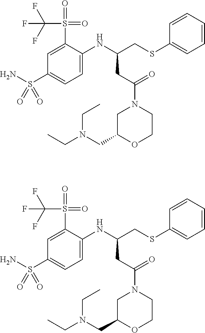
C1C(CN(CC)CC)OCCN1C(=O)CC(CSC1=CC=CC=C1)NC1=CC=C(S(=O)(N)=O)C=C1S(=O)(=O)C(F)(F)F.C1C(CN(CC)CC)OCCN1C(=O)CC(CSC1=CC=CC=C1)NC1=CC=C(S(=O)(N)=O)C=C1S(=O)(=O)C(F)(F)F
